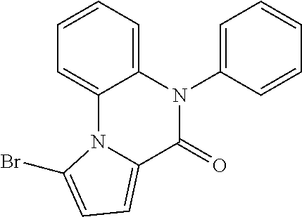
C1=CC=C2C(=C1)N1C(=CC=C1Br)C(=O)N2C1=CC=CC=C1
